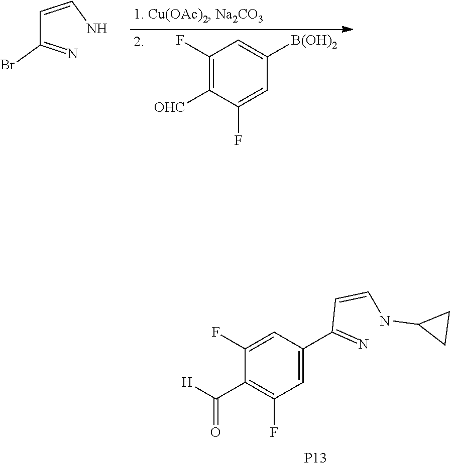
C1(F)=C([OHC])C(F)=CC([B(OH)2])=C1.C(C(=N)Br)=CN.C1=C(C(=N)C=CNC2CC2)C=C(F)C(C([H])=O)=C1F.[P13]
